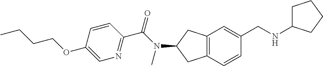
C1(OCCCC)=CN=C(C(N(C2CC3=C(C2)C=C(CNC2CCCC2)C=C3)C)=O)C=C1
